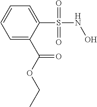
C1=C(C(OCC)=O)C(S(NO)(=O)=O)=CC=C1
